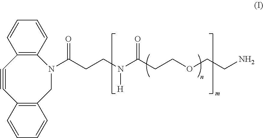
C12=C(CN(C(CCN([H])C(=O)CCOCCN)=O)C3=C(C#C1)C=CC=C3)C=CC=C2
